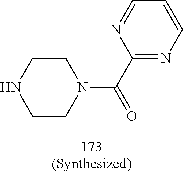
C1N(C(=O)C2=NC=CC=N2)CCNC1
